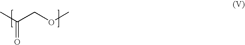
CC(COC)=O
